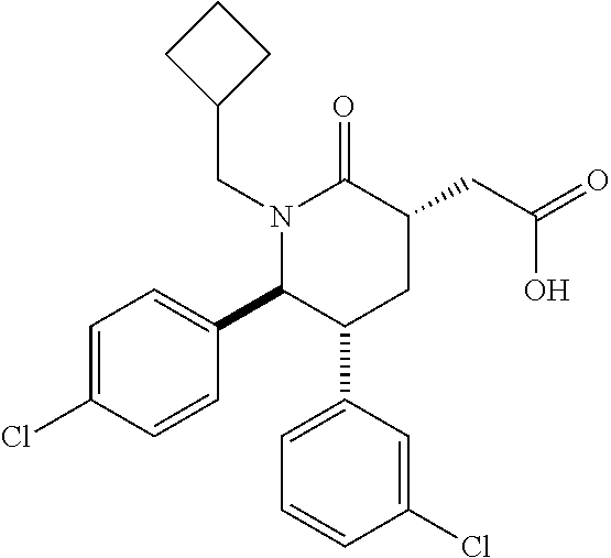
N1(CC2CCC2)C(C2=CC=C(Cl)C=C2)C(C2=CC=CC(Cl)=C2)CC(CC(=O)O)C1=O
